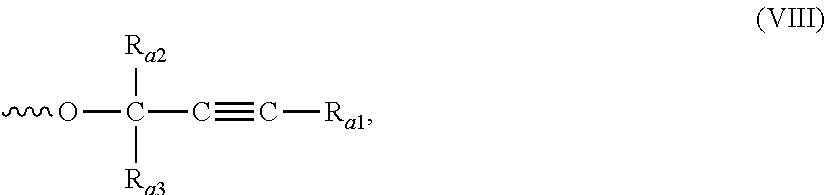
COC([Ra2])([Ra3])C#C[Ra1]
